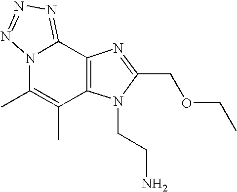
N12C(C)=C(C)C3=C(C1=NN=N2)N=C(COCC)N3CCN
